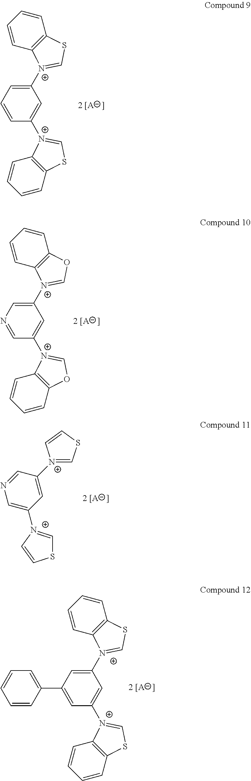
C1=CC([N+]2=CSC3=C2C=CC=C3)=CC([N+]2=CSC3=C2C=CC=C3)=C1.N1=CC([N+]2=COC3=C2C=CC=C3)=CC([N+]2=COC3=C2C=CC=C3)=C1.C1=[N+](C2=CC([N+]3=CSC=C3)=CN=C2)C=CS1.C1=CC=CC(C2=CC([N+]3=CSC4=C3C=CC=C4)=CC([N+]3=CSC4=C3C=CC=C4)=C2)=C1
